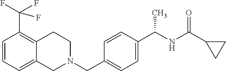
C1=CC=C2C(=C1C(F)(F)F)CCN(CC1=CC=C(C(NC(=O)C3CC3)C)C=C1)C2
